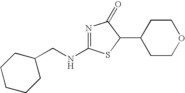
N1=C(NCC2CCCCC2)SC(C2CCOCC2)C1=O
